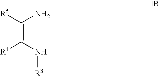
C(=C([R4])N[R3])([R5])N
